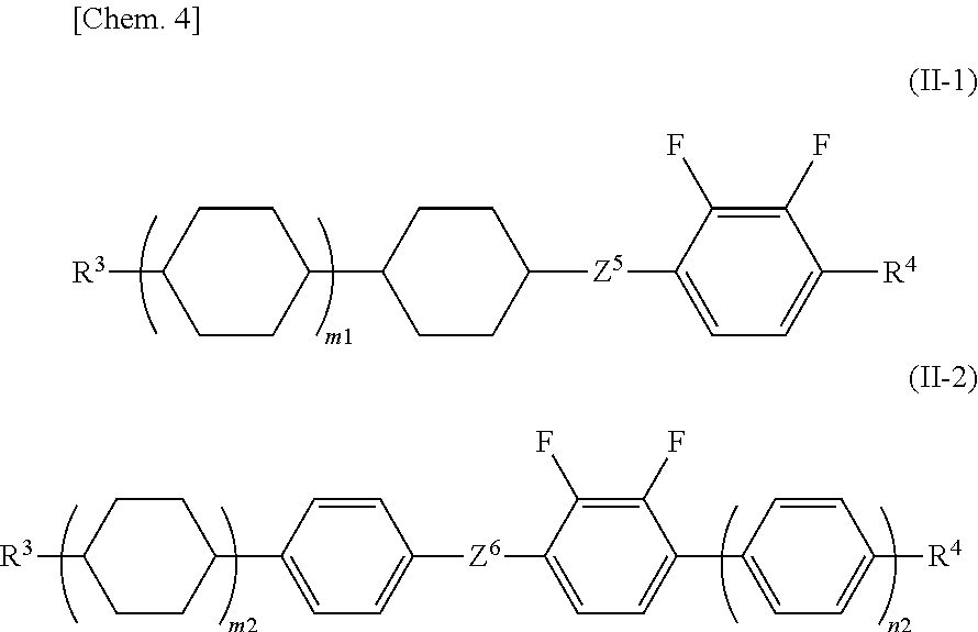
C1(C2CCC([Z5]C3=CC=C([R4])C(F)=C3F)CC2)CCC([R3])CC1.C1(C2=CC=C([Z6]C3=CC=C(C4=CC=C([R4])C=C4)C(F)=C3F)C=C2)CCC([R3])CC1
